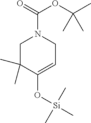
O(C(=O)N1CC(C)(C)C(O[Si](C)(C)C)=CC1)C(C)(C)C
